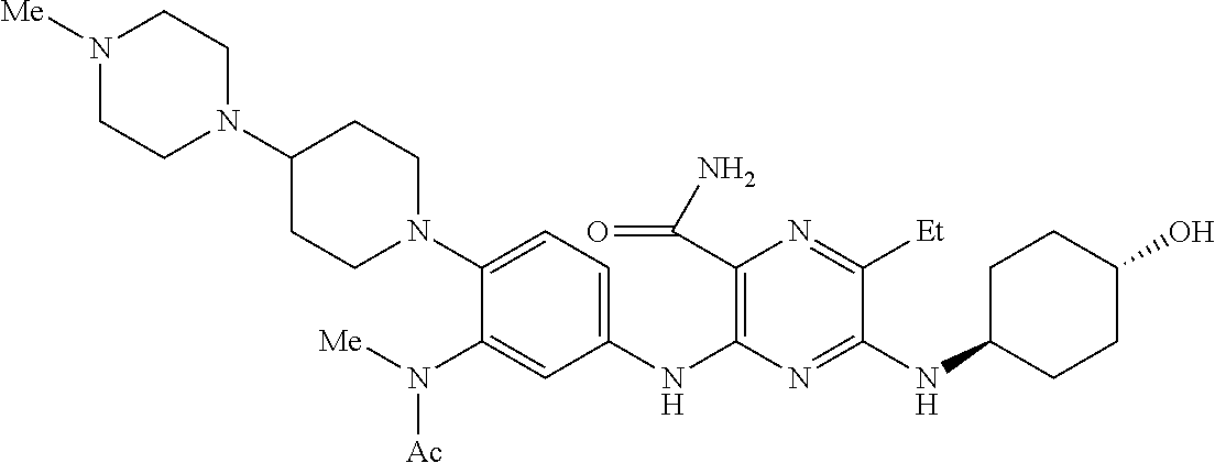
C1(N2CCN([Me])CC2)CCN(C2=CC=C(NC3=C(C(=O)N)N=C([Et])C(NC4CCC(O)CC4)=N3)C=C2N([Me])[Ac])CC1
